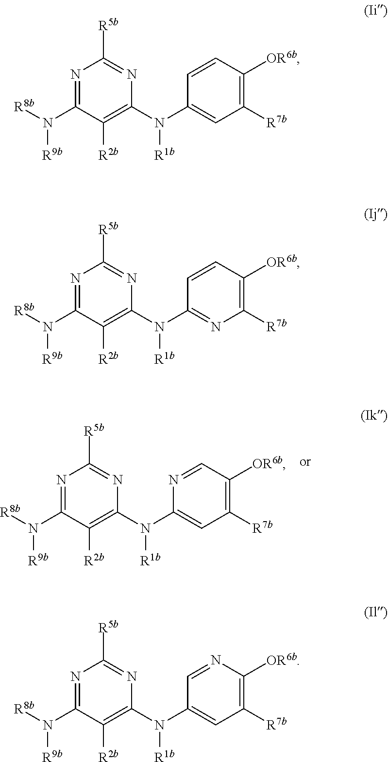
N1=C(N([R8b])[R9b])C([R2b])=C(N(C2=CC([R7b])=C([OR6b])C=N2)[R1b])N=C1[R5b].N1=C(N([R8b])[R9b])C([R2b])=C(N(C2=CC([R7b])=C([OR6b])C=C2)[R1b])N=C1[R5b].N1=C(N([R8b])[R9b])C([R2b])=C(N(C2=NC([R7b])=C([OR6b])C=C2)[R1b])N=C1[R5b].N1=C(N([R8b])[R9b])C([R2b])=C(N(C2=CC([R7b])=C([OR6b])N=C2)[R1b])N=C1[R5b]
